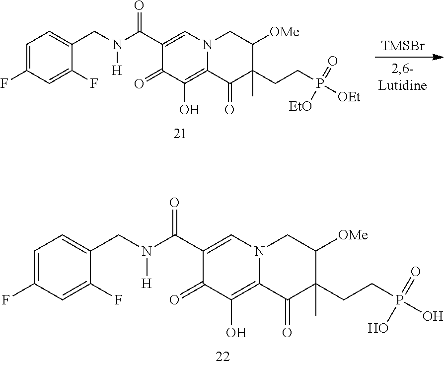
[TMSBr].C1(C(N(CC2=CC=C(F)C=C2F)[H])=O)=CN2C(=C(O)C1=O)C(=O)C(C)(CCP([OEt])(=O)[EtO])C([OMe])C2.C1(C(N(CC2=CC=C(F)C=C2F)[H])=O)=CN2C(=C(O)C1=O)C(=O)C(C)(CCP(O)(=O)O)C([OMe])C2
